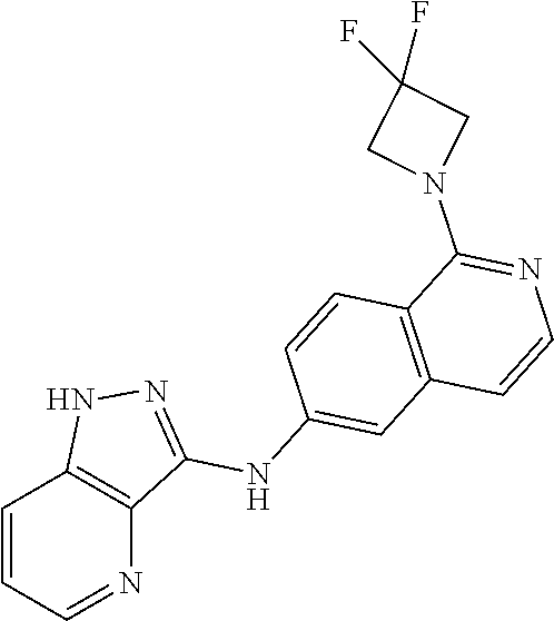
C1=CC=NC2=C1NN=C2NC1=CC2=C(C=C1)C(N1CC(F)(F)C1)=NC=C2
